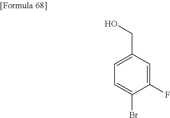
C1=C(Br)C(F)=CC(CO)=C1
